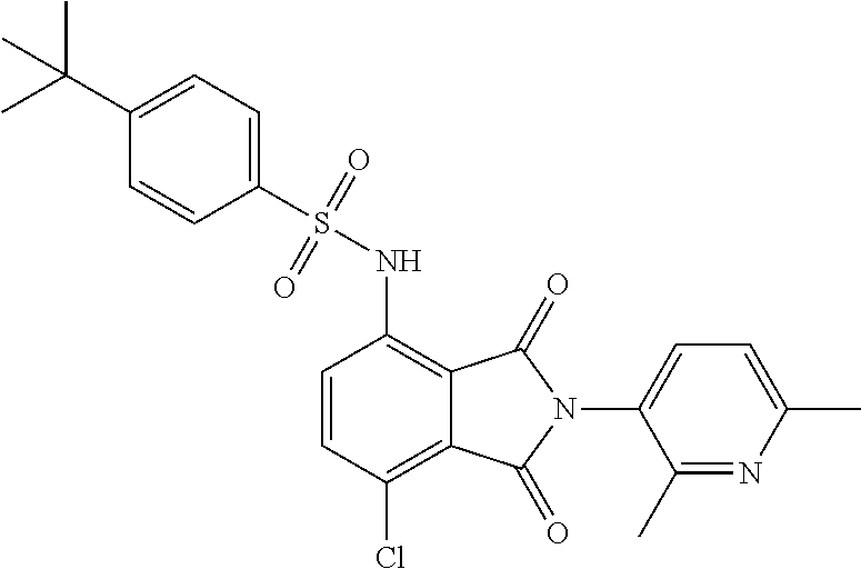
C1(S(NC2=C3C(=C(Cl)C=C2)C(=O)N(C2=CC=C(C)N=C2C)C3=O)(=O)=O)=CC=C(C(C)(C)C)C=C1
